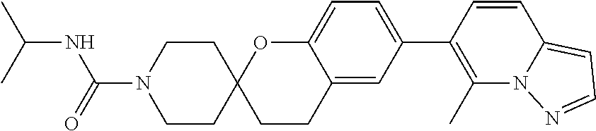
C12=CC(C3=C(C)N4C(=CC=N4)C=C3)=CC=C1OC1(CC2)CCN(C(NC(C)C)=O)CC1
